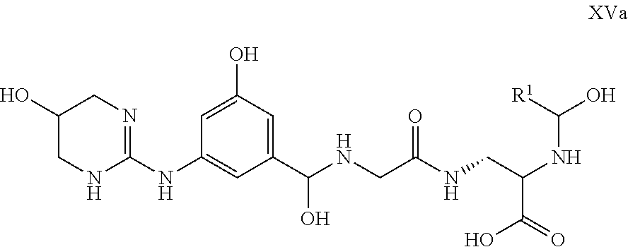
C1(O)CNC(NC2=CC(C(NCC(NCC(NC(O)[R1])C(=O)O)=O)O)=CC(O)=C2)=NC1
